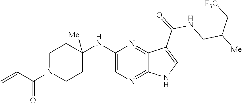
C1(NC2([Me])CCN(C(C=C)=O)CC2)=CN=C2C(=N1)C(C(NCC([Me])C[F3C])=O)=CN2
